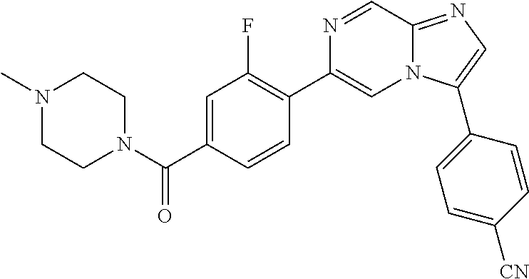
O=C(N1CCN(C)CC1)C1=CC(F)=C(C2=CN3C(=NC=C3C3=CC=C([CN])C=C3)C=N2)C=C1
